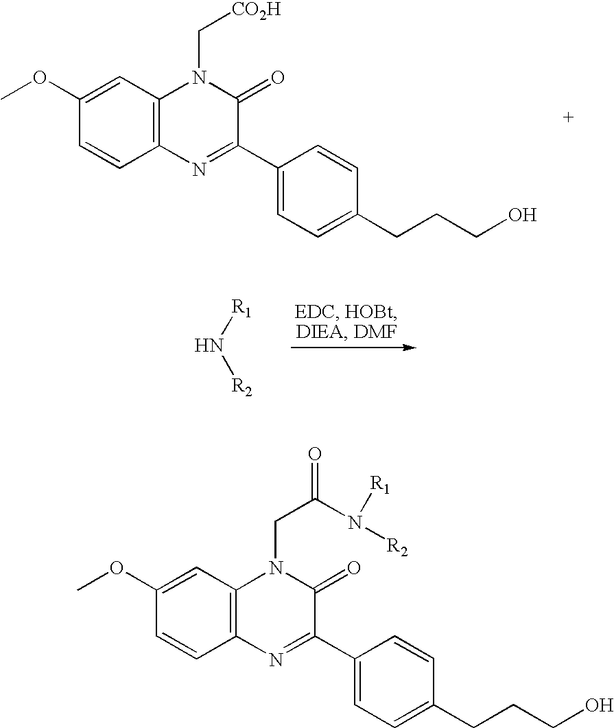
C12=C(C=C(OC)C=C1)N(C[CO2H])C(=O)C(C1=CC=C(CCCO)C=C1)=N2.[R1]N[R2].C12=C(C=C(OC)C=C1)N(CC(=O)N([R2])[R1])C(=O)C(C1=CC=C(CCCO)C=C1)=N2
